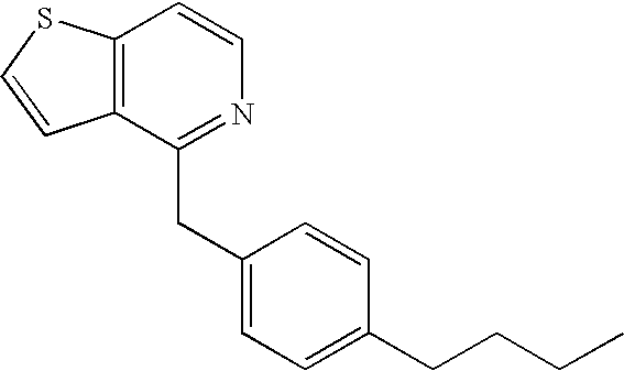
C12=C(C(CC3=CC=C(CCCC)C=C3)=NC=C1)C=CS2
